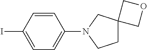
C1=C(I)C=CC(N2CCC3(C2)COC3)=C1
